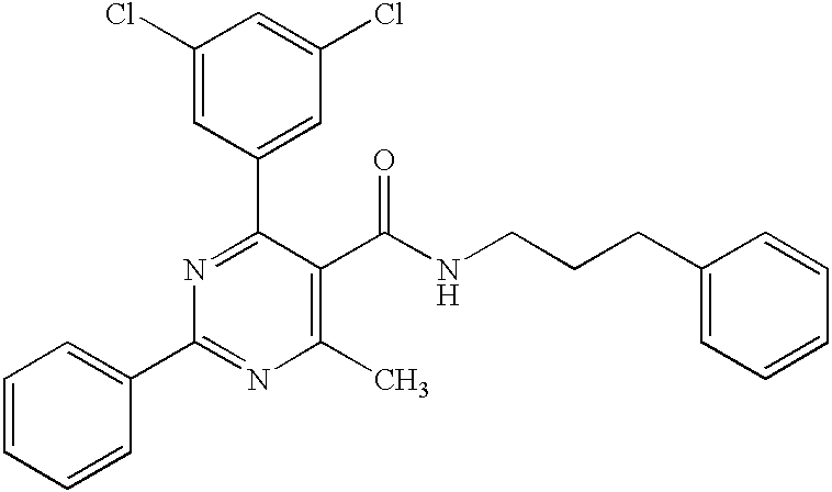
C1(Cl)=CC(C2=NC(C3=CC=CC=C3)=NC(C)=C2C(NCCCC2=CC=CC=C2)=O)=CC(Cl)=C1
